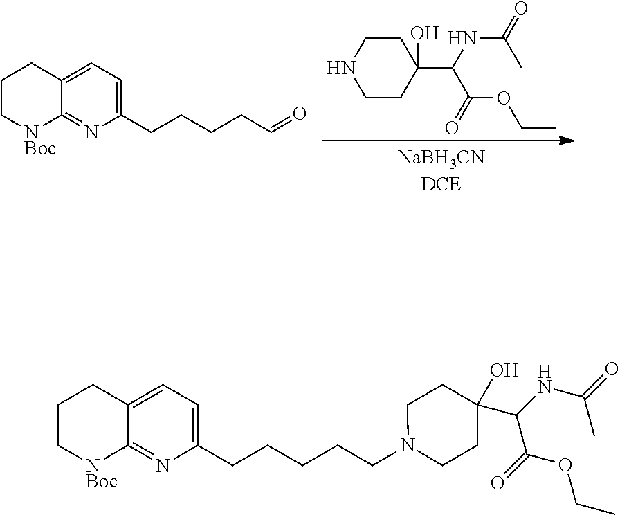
C1CNCCC1(C(NC(C)=O)C(OCC)=O)O.C1C[NBoc]C2=NC(CCCCC=O)=CC=C2C1.C1C[NBoc]C2=NC(CCCCCN3CCC(O)(C(C(OCC)=O)NC(=O)C)CC3)=CC=C2C1
